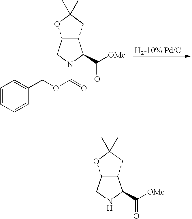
C1=CC=CC(COC(=O)N2CC3C(C2C(=O)[OMe])CC(C)(C)O3)=C1.C12C(CNC1C(=O)[OMe])OC(C)(C)C2
